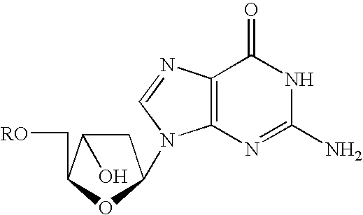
C1C(O)C(C[RO])OC1N1C2=C(C(=O)NC(N)=N2)N=C1
